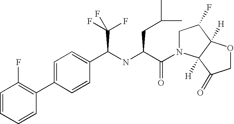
C1=CC=CC(C2=CC=C(C(NC(C(=O)N3CC(F)C4([H])C3([H])C(=O)CO4)CC(C)C)C(F)(F)F)C=C2)=C1F
